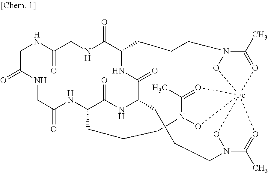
C1NC(=O)CNC(=O)C2NC(=O)C3NC(=O)C(NC(=O)CNC1=O)CCCN1C(C)=O[Fe]45(ON(CCC2)C(C)=O4)(O1)ON(C(C)=O5)CCC3
